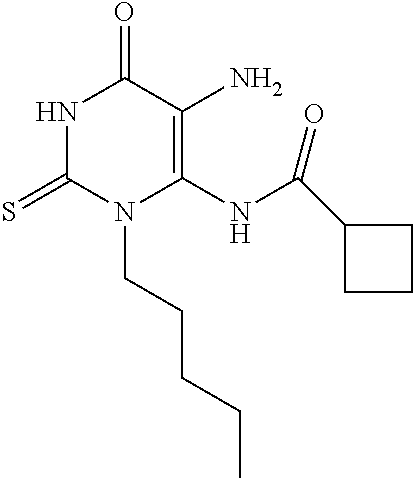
C1(N)=C(NC(C2CCC2)=O)N(CCCCC)C(=S)NC1=O
